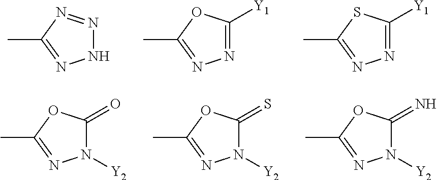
N1N=NC(C)=N1.N1=C([Y1])OC(C)=N1.N1=C([Y1])SC(C)=N1.N1([Y2])C(=O)OC(C)=N1.N1([Y2])C(=S)OC(C)=N1.N1([Y2])C(=N)OC(C)=N1
